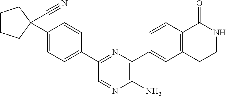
C1=C(C2(C#N)CCCC2)C=CC(C2=NC(C3=CC4=C(C=C3)C(=O)NCC4)=C(N)N=C2)=C1
